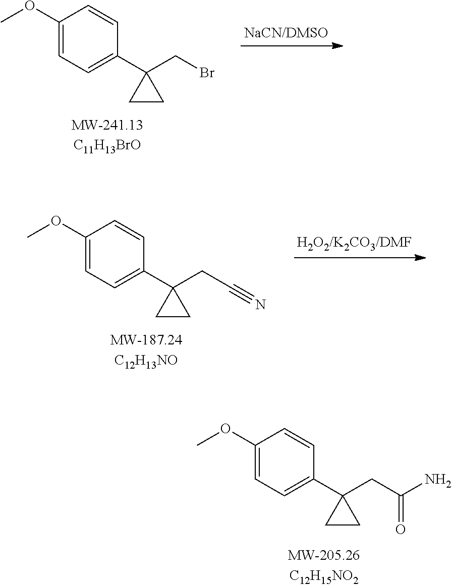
C1(OC)=CC=C(C2(CBr)CC2)C=C1.C1(OC)=CC=C(C2(CC#N)CC2)C=C1.C1(OC)=CC=C(C2(CC(N)=O)CC2)C=C1
